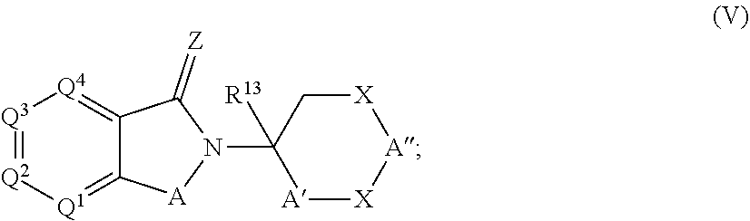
[Q3]1=[Q2][Q1]=C2C(=[Q4]1)C(=[Z])N(C1([R13])[A][X][A][X]C1)[A]2
